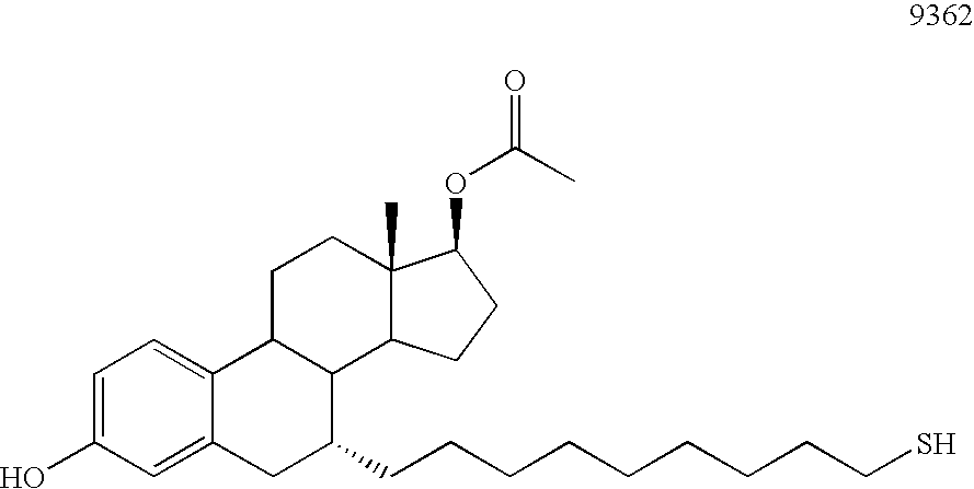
C12=CC(O)=CC=C1C1C(C3C(C)(CC1)C(OC(C)=O)CC3)C(CCCCCCCCCS)C2
